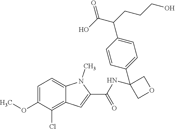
C1=C(OC)C(Cl)=C2C(=C1)N(C)C(C(=O)NC1(C3=CC=C(C(CCCO)C(O)=O)C=C3)COC1)=C2
